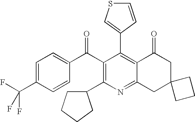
C1(C2=C3C(=NC(C4CCCC4)=C2C(C2=CC=C(C(F)(F)F)C=C2)=O)CC2(CC3=O)CCC2)=CSC=C1
